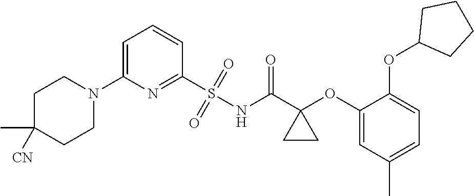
C1=C(N2CCC(C)([CN])CC2)N=C(S(NC(C2(OC3=CC(C)=CC=C3OC3CCCC3)CC2)=O)(=O)=O)C=C1
